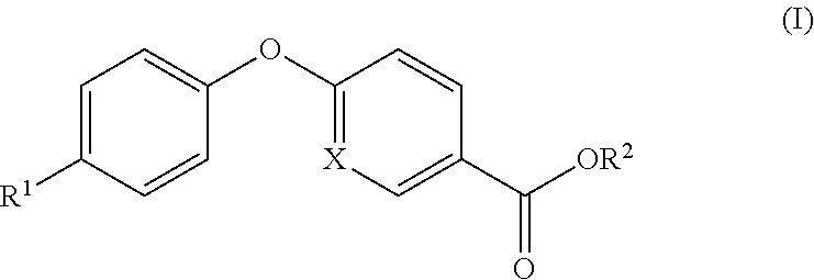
C1=C([R1])C=CC(OC2=[X]C=C(C([OR2])=O)C=C2)=C1
